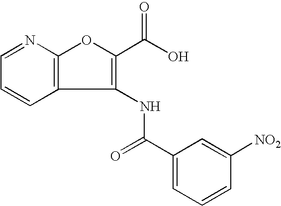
C12=C(N=CC=C1)OC(C(O)=O)=C2NC(=O)C1=CC=CC([NO2])=C1
